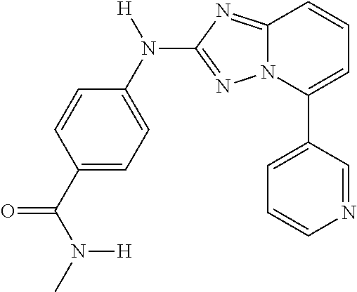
C1=CC(C(N(C)[H])=O)=CC=C1N([H])C1=NN2C(=N1)C=CC=C2C1=CC=CN=C1
